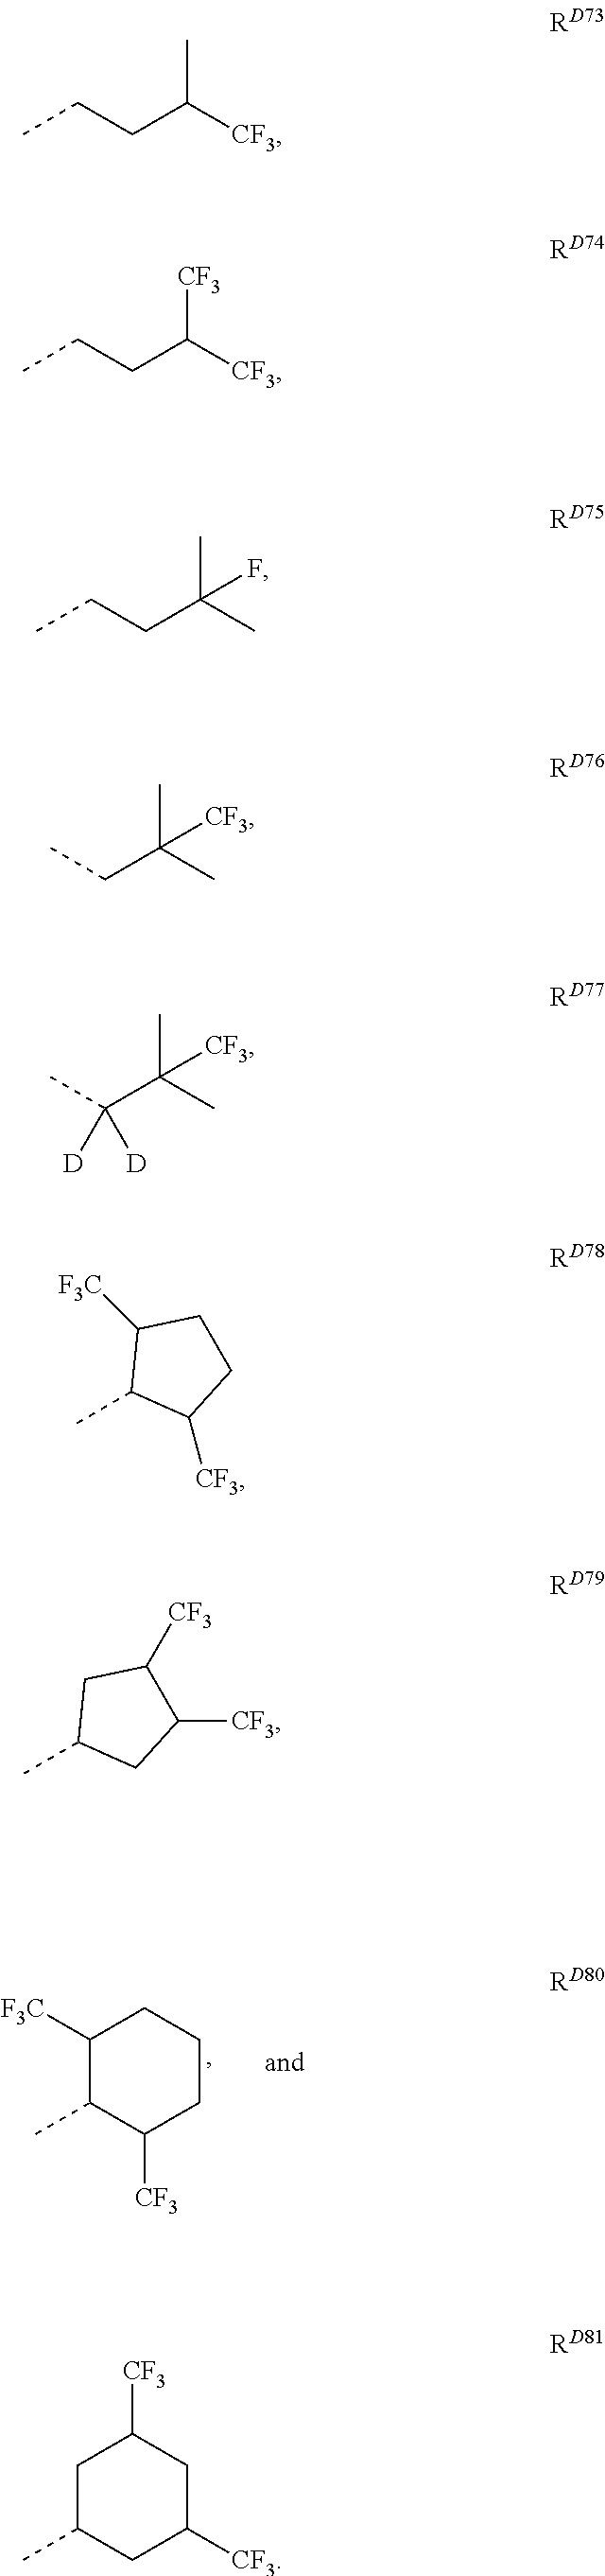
C1([F3C])C(C)C([CF3])CCC1.C(CC)C([CF3])C.C(CC)C([CF3])[CF3].C(CC)C(C)(C)F.C(C)C(C)(C)[CF3].C(C)(C(C)(C)[CF3])([D])[D].C1(C)C([CF3])CCC1[F3C].C1(C)CC([CF3])C([CF3])C1.C1C(C)CC([CF3])CC1[CF3]
